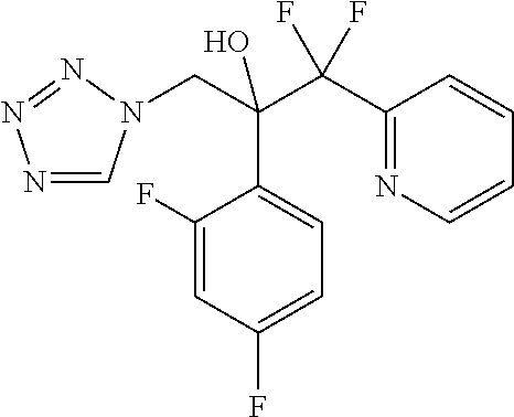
C1(F)=CC(F)=CC=C1C(C(C1=NC=CC=C1)(F)F)(CN1C=NN=N1)O
